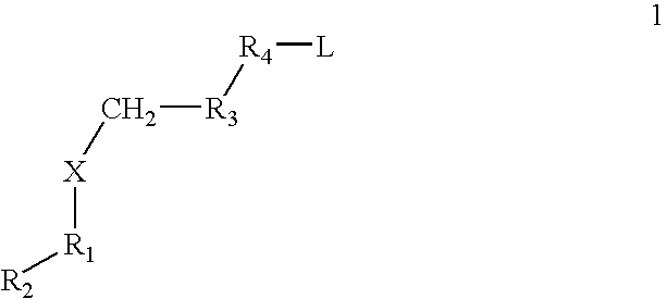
[R1]([R2])[X]C[R3][R4][L]
